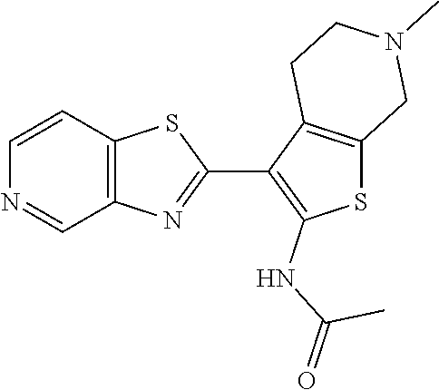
C12=C(C=NC=C1)N=C(C1=C(NC(=O)C)SC3=C1CCN(C)C3)S2
